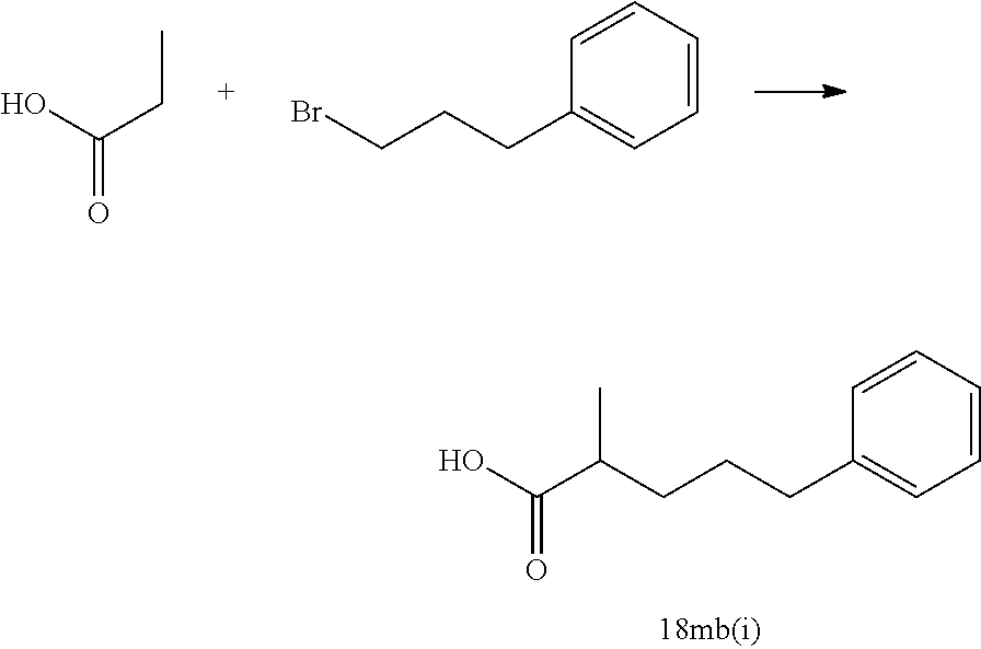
C1=CC=CC=C1CCCC(C(O)=O)C.OC(CC)=O.C1=CC=CC=C1CCCBr
